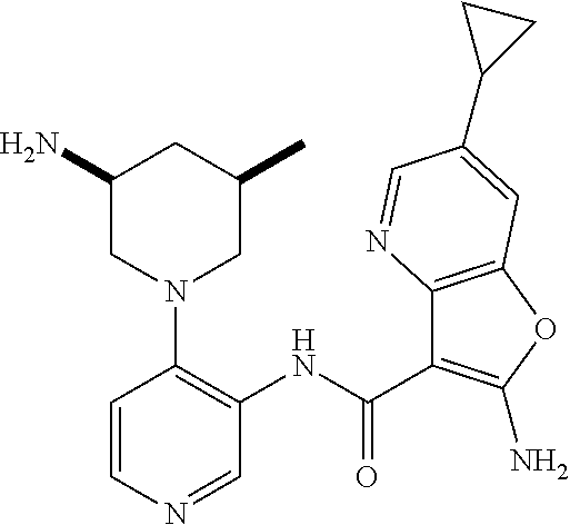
C1(N)CN(C2=C(NC(C3=C(N)OC4=C3N=CC(C3CC3)=C4)=O)C=NC=C2)CC(C)C1
